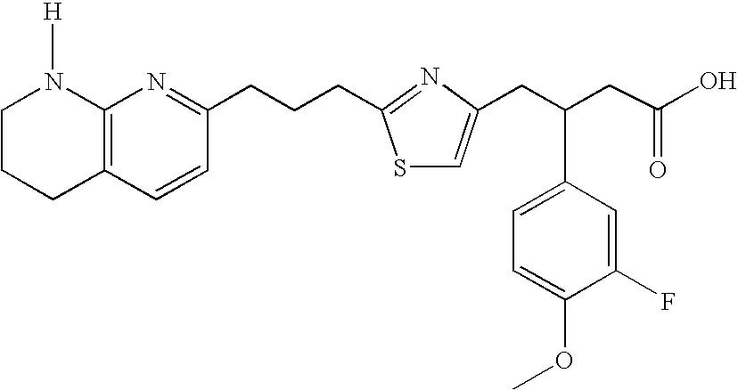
C12=C(C=CC(CCCC3=NC(CC(CC(O)=O)C4=CC=C(OC)C(F)=C4)=CS3)=N1)CCCN2[H]
